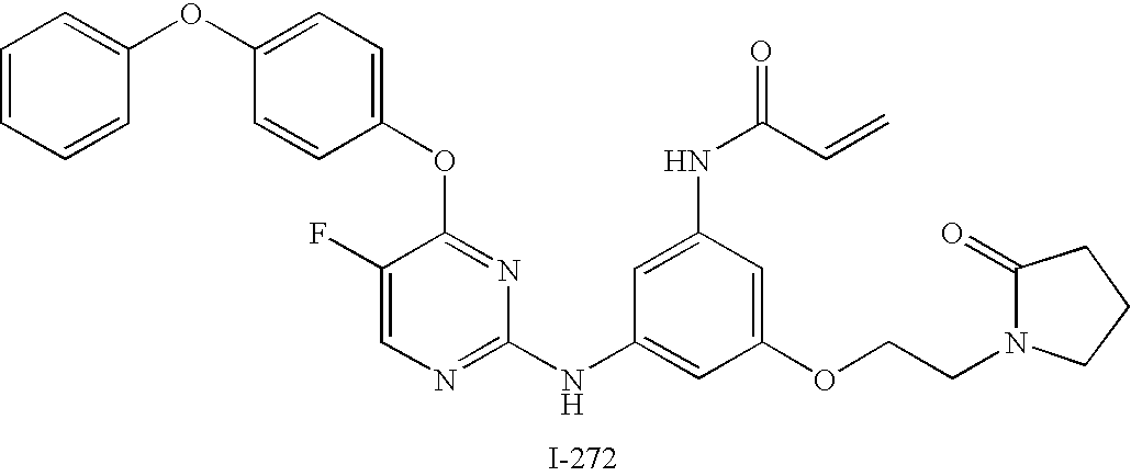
O(C1=NC(NC2=CC(OCCN3CCCC3=O)=CC(NC(C=C)=O)=C2)=NC=C1F)C1=CC=C(OC2=CC=CC=C2)C=C1
